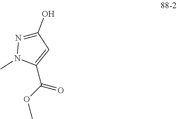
C1(C(=O)OC)=CC(O)=NN1C
